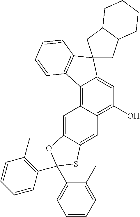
C1(O)=C2C(=C3C(=C1)C1(C4=C3C=CC=C4)CC3C(C1)CCCC3)C=C1C(=C2)SC(C2=C(C)C=CC=C2)(C2=CC=CC=C2C)O1
